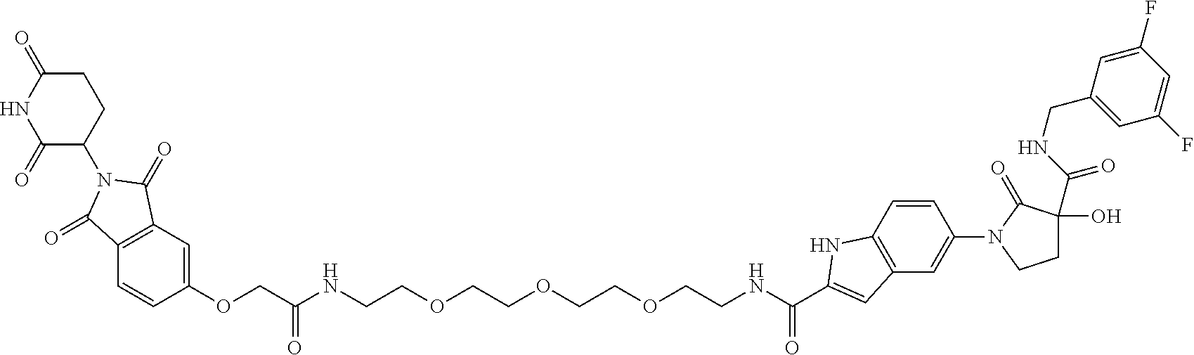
C1=C(OCC(NCCOCCOCCOCCNC(C2=CC3=C(C=CC(N4CCC(O)(C(NCC5=CC(F)=CC(F)=C5)=O)C4=O)=C3)N2)=O)=O)C=CC2=C1C(=O)N(C1CCC(=O)NC1=O)C2=O
